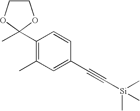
C1(C2(C)OCCO2)=C(C)C=C(C#C[Si](C)(C)C)C=C1
